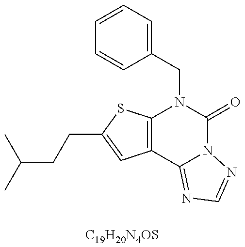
[C19H20N4OS].C12=C(SC(CCC(C)C)=C1)N(CC1=CC=CC=C1)C(=O)N1C2=NC=N1
